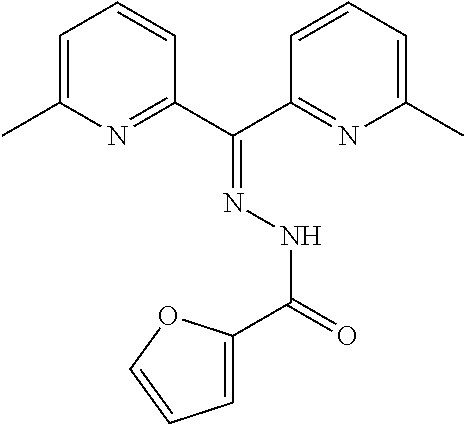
C1=C(C)N=C(C(C2=NC(C)=CC=C2)=NNC(=O)C2=CC=CO2)C=C1
